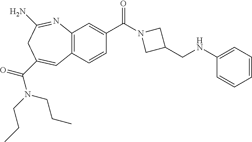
C12=C(C=CC(C(N3CC(CNC4=CC=CC=C4)C3)=O)=C1)C=C(C(N(CCC)CCC)=O)CC(N)=N2
